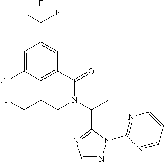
C1(C(=O)N(C(C)C2=NC=NN2C2=NC=CC=N2)CCCF)=CC(Cl)=CC(C(F)(F)F)=C1
